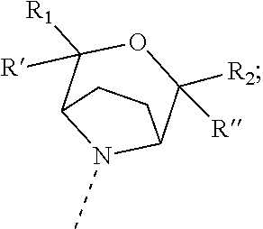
CN1C2C([R])([R2])OC([R1])([R])C1CC2
